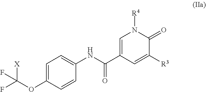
N1([R4])C=C(C(NC2=CC=C(OC([X])(F)F)C=C2)=O)C=C([R3])C1=O
